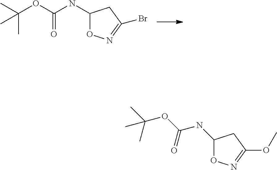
C1(NC(OC(C)(C)C)=O)ON=C(Br)C1.C1(NC(OC(C)(C)C)=O)ON=C(OC)C1
